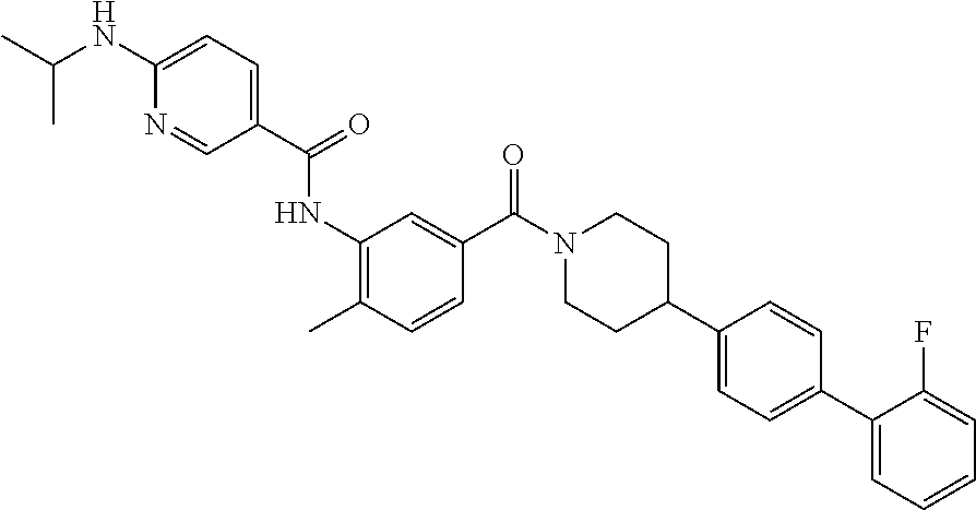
CC1=C(NC(=O)C2=CC=C(NC(C)C)N=C2)C=C(C(N2CCC(C3=CC=C(C4=CC=CC=C4F)C=C3)CC2)=O)C=C1
